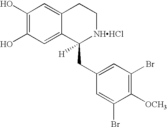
C12=CC(O)=C(O)C=C1CC[NHHCl]C2(CC1=CC(Br)=C([OCH3])C(Br)=C1)[H]
